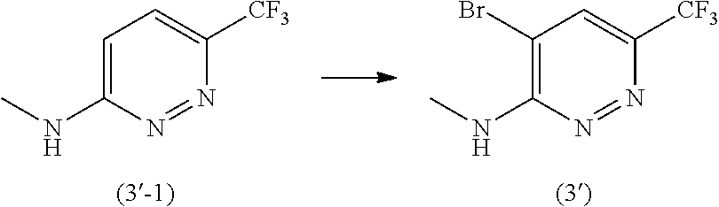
C1=C(NC)N=NC([CF3])=C1.C1(Br)=C(NC)N=NC([CF3])=C1
